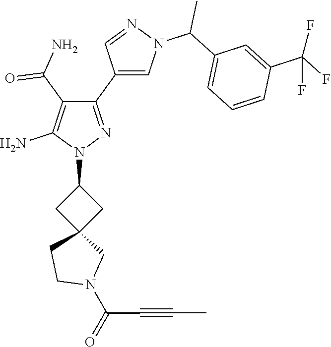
C(C#CC)(N1CC2(CC1)CC(N1N=C(C3=CN(C(C4=CC=CC(C(F)(F)F)=C4)C)N=C3)C(C(=O)N)=C1N)C2)=O
